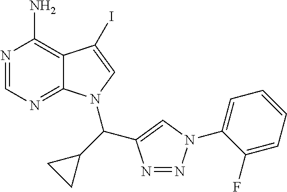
C12=C(N)N=CN=C1N(C(C1CC1)C1=CN(C3=CC=CC=C3F)N=N1)C=C2I
